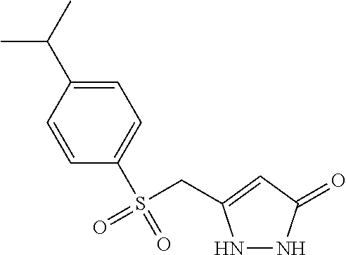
C1=C(C(C)C)C=CC(S(CC2=CC(=O)NN2)(=O)=O)=C1
